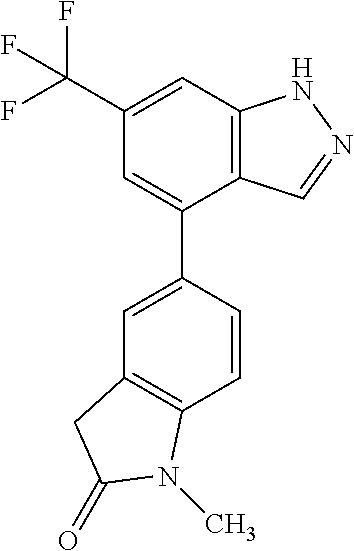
C12=C(C=C(C(F)(F)F)C=C1C1=CC3=C(C=C1)N(C)C(=O)C3)NN=C2
